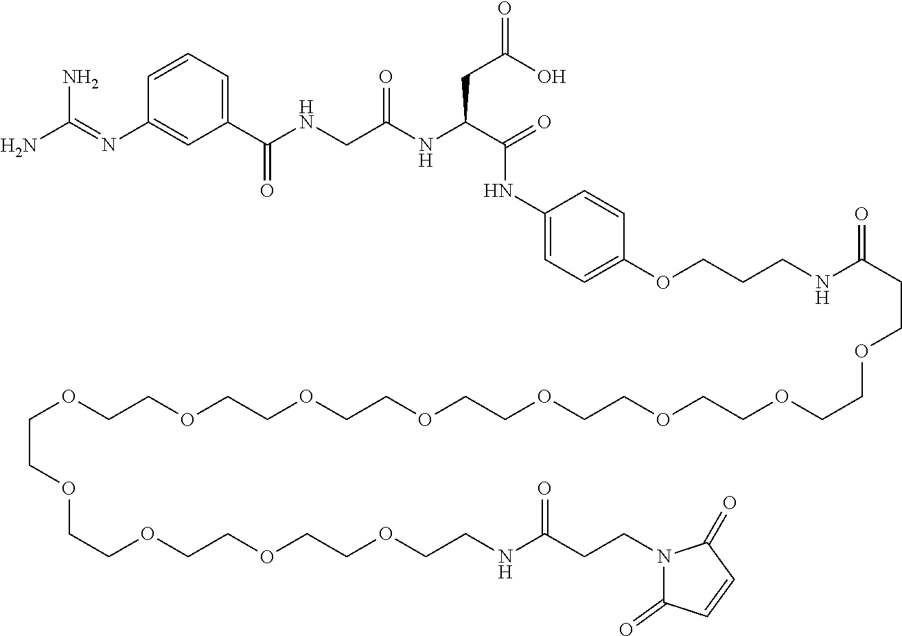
C1=CC=C(C(NCC(NC(C(NC2=CC=C(OCCCNC(CCOCCOCCOCCOCCOCCOCCOCCOCCOCCOCCOCCOCCNC(CCN3C(=O)C=CC3=O)=O)=O)C=C2)=O)CC(O)=O)=O)=O)C=C1N=C(N)N
